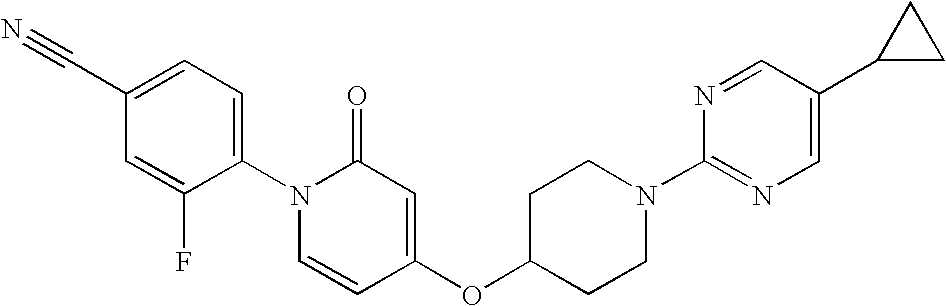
C1(C#N)=CC=C(N2C=CC(OC3CCN(C4=NC=C(C5CC5)C=N4)CC3)=CC2=O)C(F)=C1
